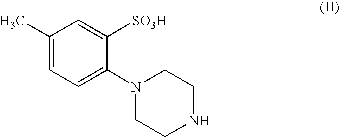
C1(C)=CC=C(N2CCNCC2)C([SO3H])=C1
